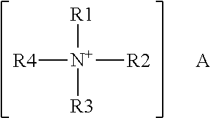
[R1][N+]([R2])([R3])[R4].[A]
